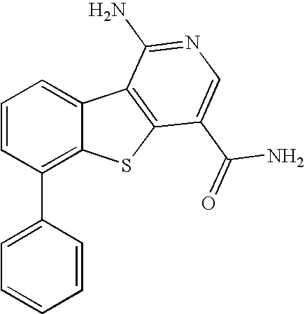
C1=CC(C2=CC=CC=C2)=C2C(=C1)C1=C(S2)C(C(=O)N)=CN=C1N
